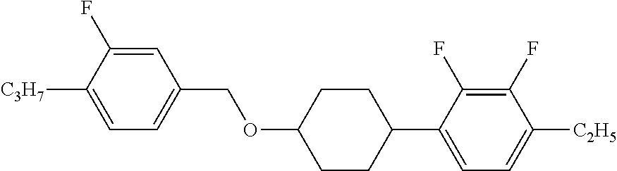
C1=C(F)C([C3H7])=CC=C1COC1CCC(C2=CC=C([C2H5])C(F)=C2F)CC1
